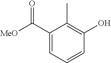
C1(C([MeO])=O)=CC=CC(O)=C1C
